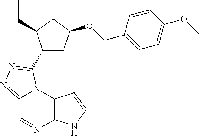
C12=NN=C(C3CC(OCC4=CC=C(OC)C=C4)CC3CC)N1C1=C(N=C2)NC=C1
